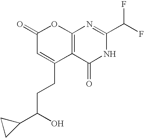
C1(=O)C=C(CCC(C2CC2)O)C2=C(O1)N=C(C(F)F)NC2=O
